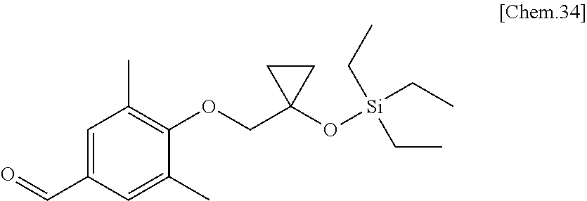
C1=C(C=O)C=C(C)C(OCC2(O[Si](CC)(CC)CC)CC2)=C1C
